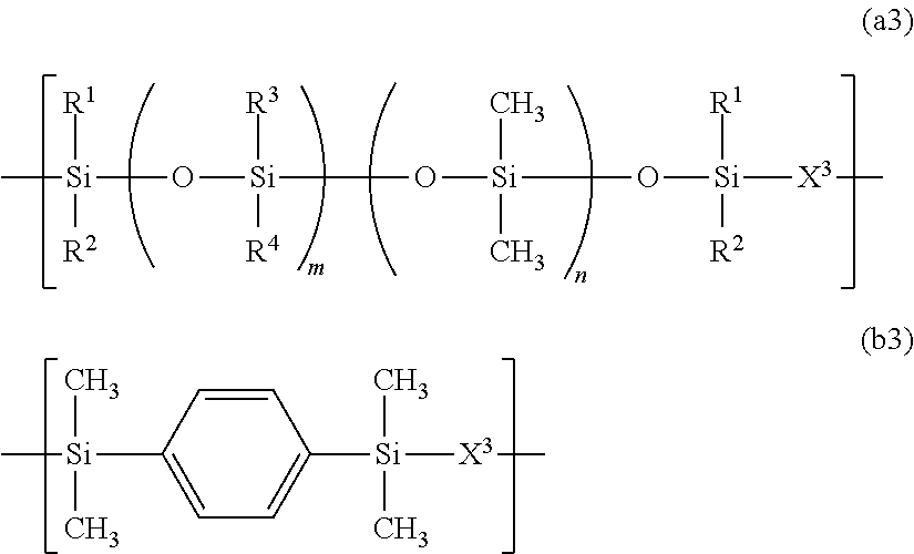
C[Si]([R1])([R2])O[Si]([R4])([R3])O[Si](C)(C)O[Si]([R1])([R2])[X3]C.C[Si](C)(C)C1=CC=C([Si](C)(C)[X3]C)C=C1
